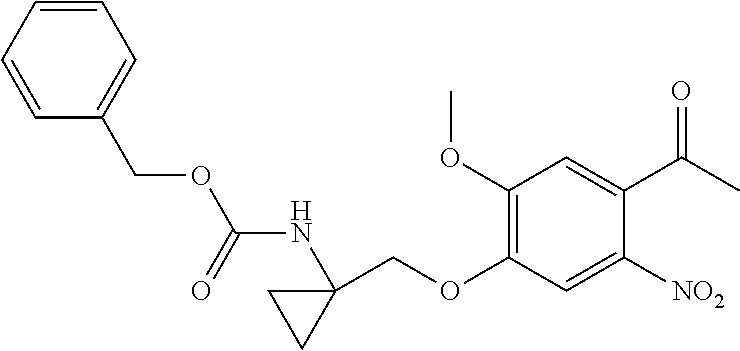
C1(OC)=C(OCC2(NC(OCC3=CC=CC=C3)=O)CC2)C=C([NO2])C(C(C)=O)=C1
